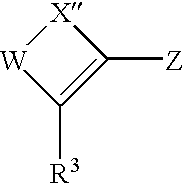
[W]1C([R3])=C([Z])[X]1
